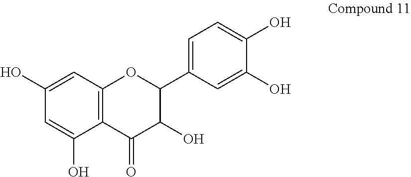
C12=C(C=C(O)C=C1O)OC(C1=CC=C(O)C(O)=C1)C(O)C2=O
